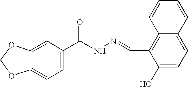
C1=C2C(=CC=C1C(NN=CC1=C3C(=CC=C1O)C=CC=C3)=O)OCO2
